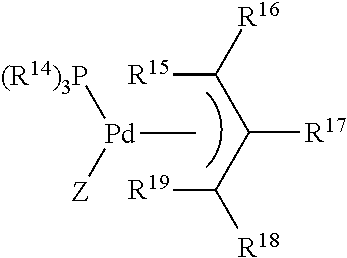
[R15]C(C(C([R18])[R19])[R17])[R16].C[Pd]([(R14)3P])[Z]
